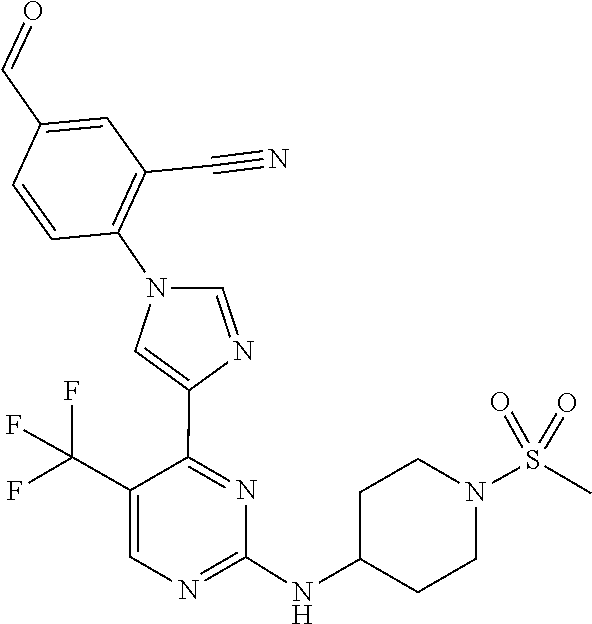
C1(NC2CCN(S(=O)(=O)C)CC2)=NC=C(C(F)(F)F)C(C2=CN(C3=C(C#N)C=C(C=O)C=C3)C=N2)=N1
